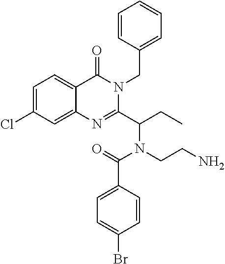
C1=C(Cl)C=C2C(=C1)C(=O)N(CC1=CC=CC=C1)C(C(CC)N(CCN)C(=O)C1=CC=C(Br)C=C1)=N2
